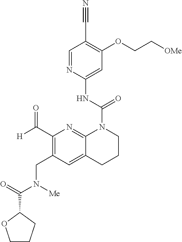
C(COC1=C(C#N)C=NC(NC(=O)N2C3=NC(C([H])=O)=C(CN(C(=O)C4CCCO4)[Me])C=C3CCC2)=C1)[OMe]
